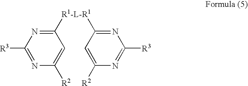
C1([R1-L-R1]C2=NC([R3])=NC([R2])=C2)=NC([R3])=NC([R2])=C1
